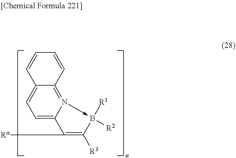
C12=CC=C3N(->B([R1])([R2])C([R3])=C3[Ra])=C1C=CC=C2
